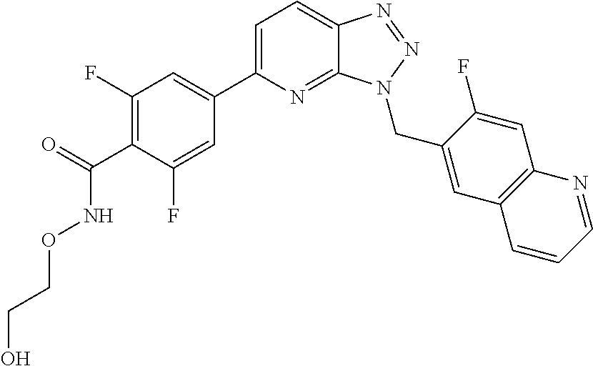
C1=C(C2=CC(F)=C(C(=O)NOCCO)C(F)=C2)N=C2C(=C1)N=NN2CC1=CC2=C(C=C1F)N=CC=C2
